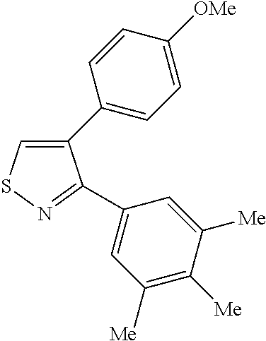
C1(C2=CC=C([OMe])C=C2)=CSN=C1C1=CC([Me])=C([Me])C([Me])=C1
